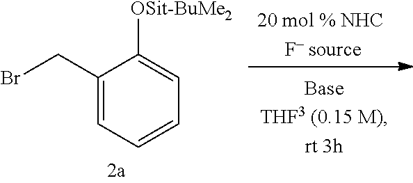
BrCC1=CC=CC=C1[OSit-BuMe2]
